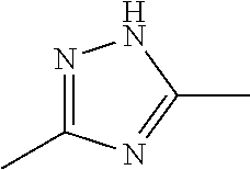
N1=C(C)N=C(C)N1
